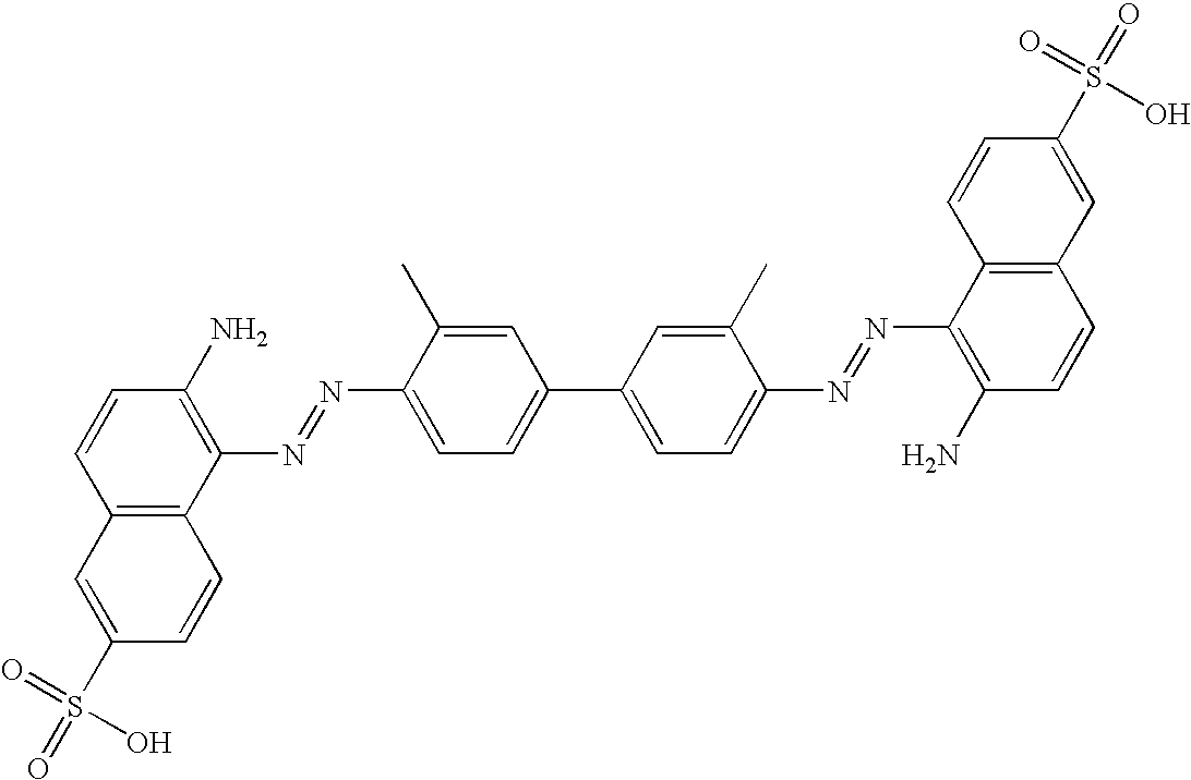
C1(S(=O)(=O)O)=CC2=C(C=C1)C(N=NC1=CC=C(C3=CC=C(N=NC4=C(N)C=CC5=C4C=CC(S(=O)(=O)O)=C5)C(C)=C3)C=C1C)=C(N)C=C2
